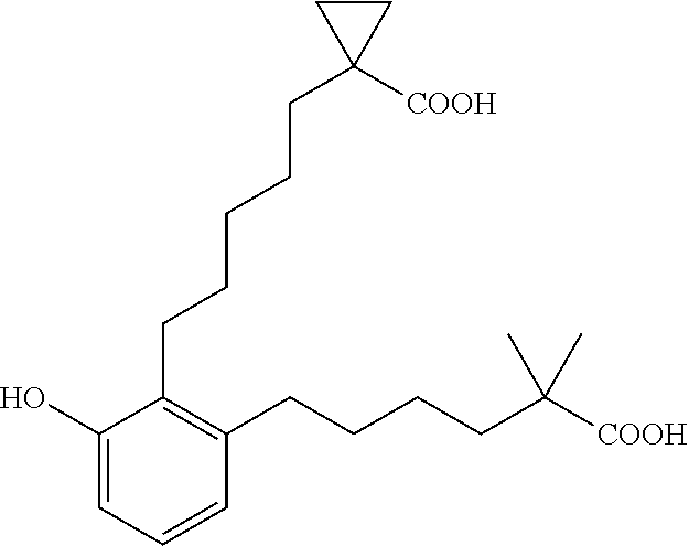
C1=C(O)C(CCCCCC2([COOH])CC2)=C(CCCCC(C)(C)[COOH])C=C1
